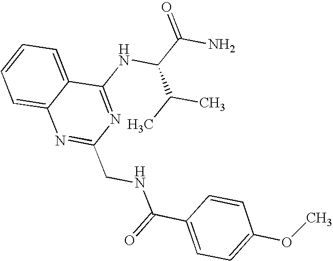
C1=CC=C2C(=C1)N=C(CNC(C1=CC=C(OC)C=C1)=O)N=C2NC(C(N)=O)C(C)C
